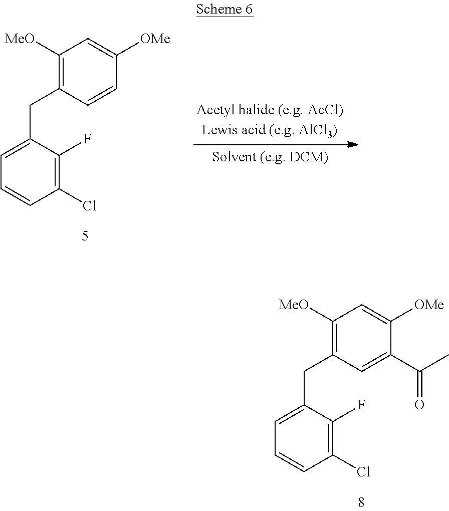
C1(Cl)=C(F)C(CC2=C([MeO])C=C([OMe])C=C2)=CC=C1.C1(Cl)=C(F)C(CC2=C([MeO])C=C([OMe])C(C(C)=O)=C2)=CC=C1
